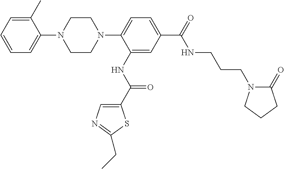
C1=CC=C(C)C(N2CCN(C3=CC=C(C(NCCCN4C(=O)CCC4)=O)C=C3NC(=O)C3=CN=C(CC)S3)CC2)=C1
